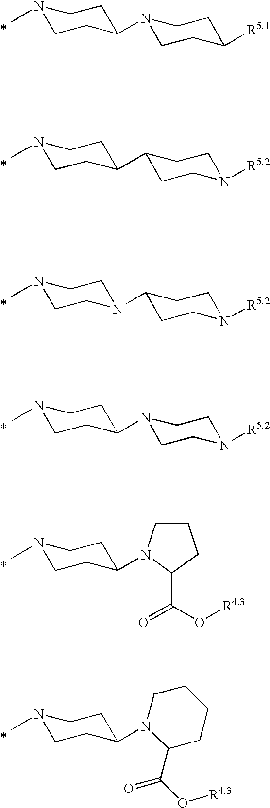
N1(C)CCC(N2CCC([R5.1])CC2)CC1.N1(C)CCC(C2CCN([R5.2])CC2)CC1.N1(C)CCN(C2CCN([R5.2])CC2)CC1.N1(C)CCC(N2CCN([R5.2])CC2)CC1.N1(C)CCC(N2CCCC2C(O[R4.3])=O)CC1.N1(C)CCC(N2C(C(O[R4.3])=O)CCCC2)CC1
